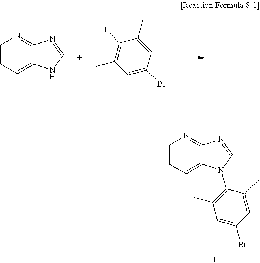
N1=C2C(=CC=C1)N(C1=C(C)C=C(Br)C=C1C)C=N2.N1=C2C(=CC=C1)NC=N2.C1(I)=C(C)C=C(Br)C=C1C
